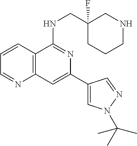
C1(CNC2=NC(C3=CN(C(C)(C)C)N=C3)=CC3=C2C=CC=N3)(F)CCCNC1
